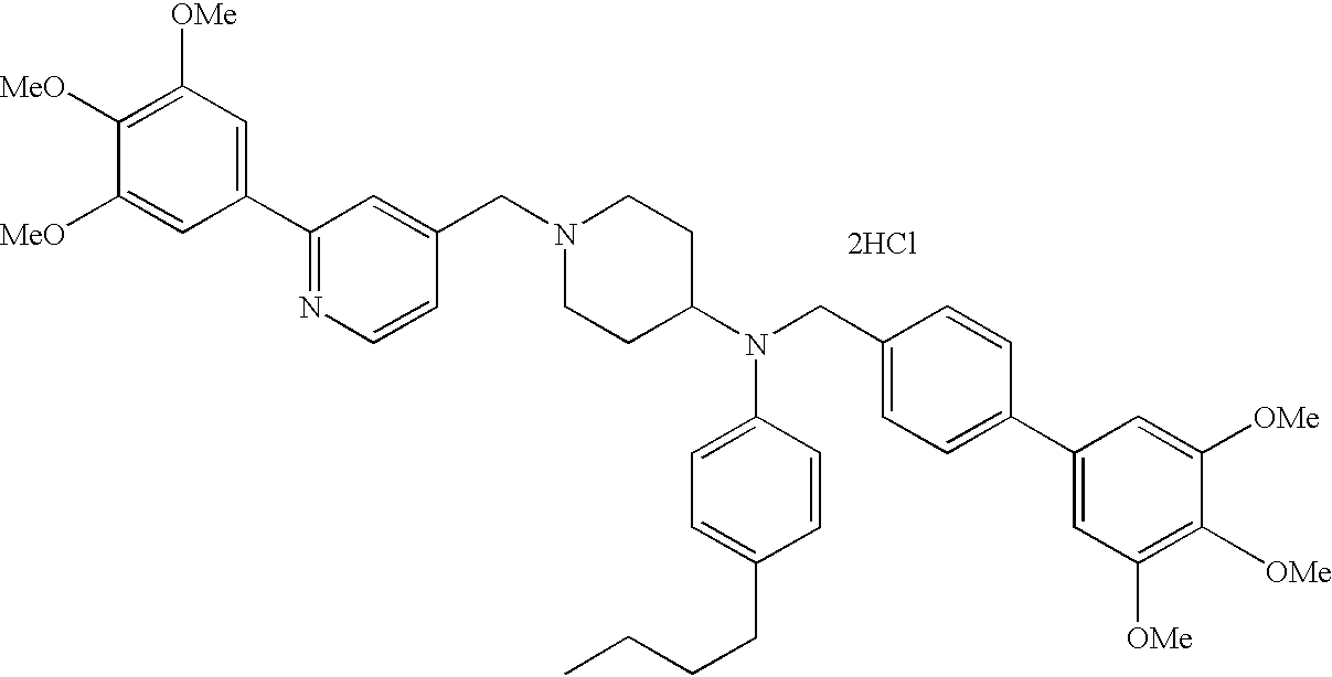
[2HCl].C1(C2=NC=CC(CN3CCC(N(C4=CC=C(CCCC)C=C4)CC4=CC=C(C5=CC([OMe])=C([OMe])C([OMe])=C5)C=C4)CC3)=C2)=CC([OMe])=C([MeO])C([MeO])=C1
